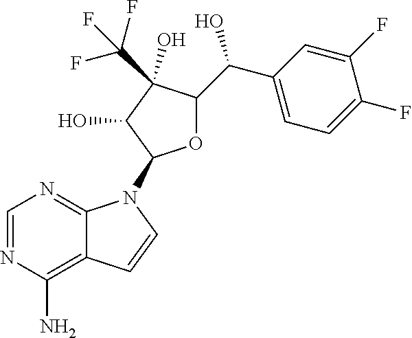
C1=NC(N)=C2C(=N1)N(C1OC(C(C3=CC=C(F)C(F)=C3)O)C(O)(C(F)(F)F)C1O)C=C2
